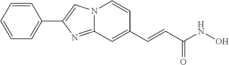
N12C(=NC(C3=CC=CC=C3)=C1)C=C(C=CC(NO)=O)C=C2
